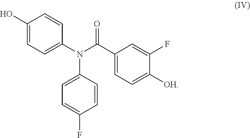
C1=CC(N(C(C2=CC=C([OH])C(F)=C2)=O)C2=CC=C(F)C=C2)=CC=C1O
